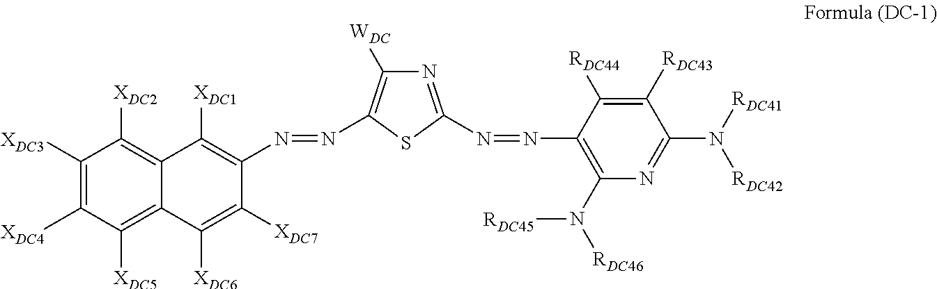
[WDC]C1=C(N=NC2=C([XDC1])C3=C([XDC2])C([XDC3])=C([XDC4])C([XDC5])=C3C([XDC6])=C2[XDC7])SC(N=NC2=C(N([RDC45])[RDC46])N=C(N([RDC41])[RDC42])C([RDC43])=C2[RDC44])=N1
